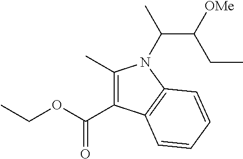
C1(C)=C(C(OCC)=O)C2=C(N1C(C([OMe])CC)C)C=CC=C2
